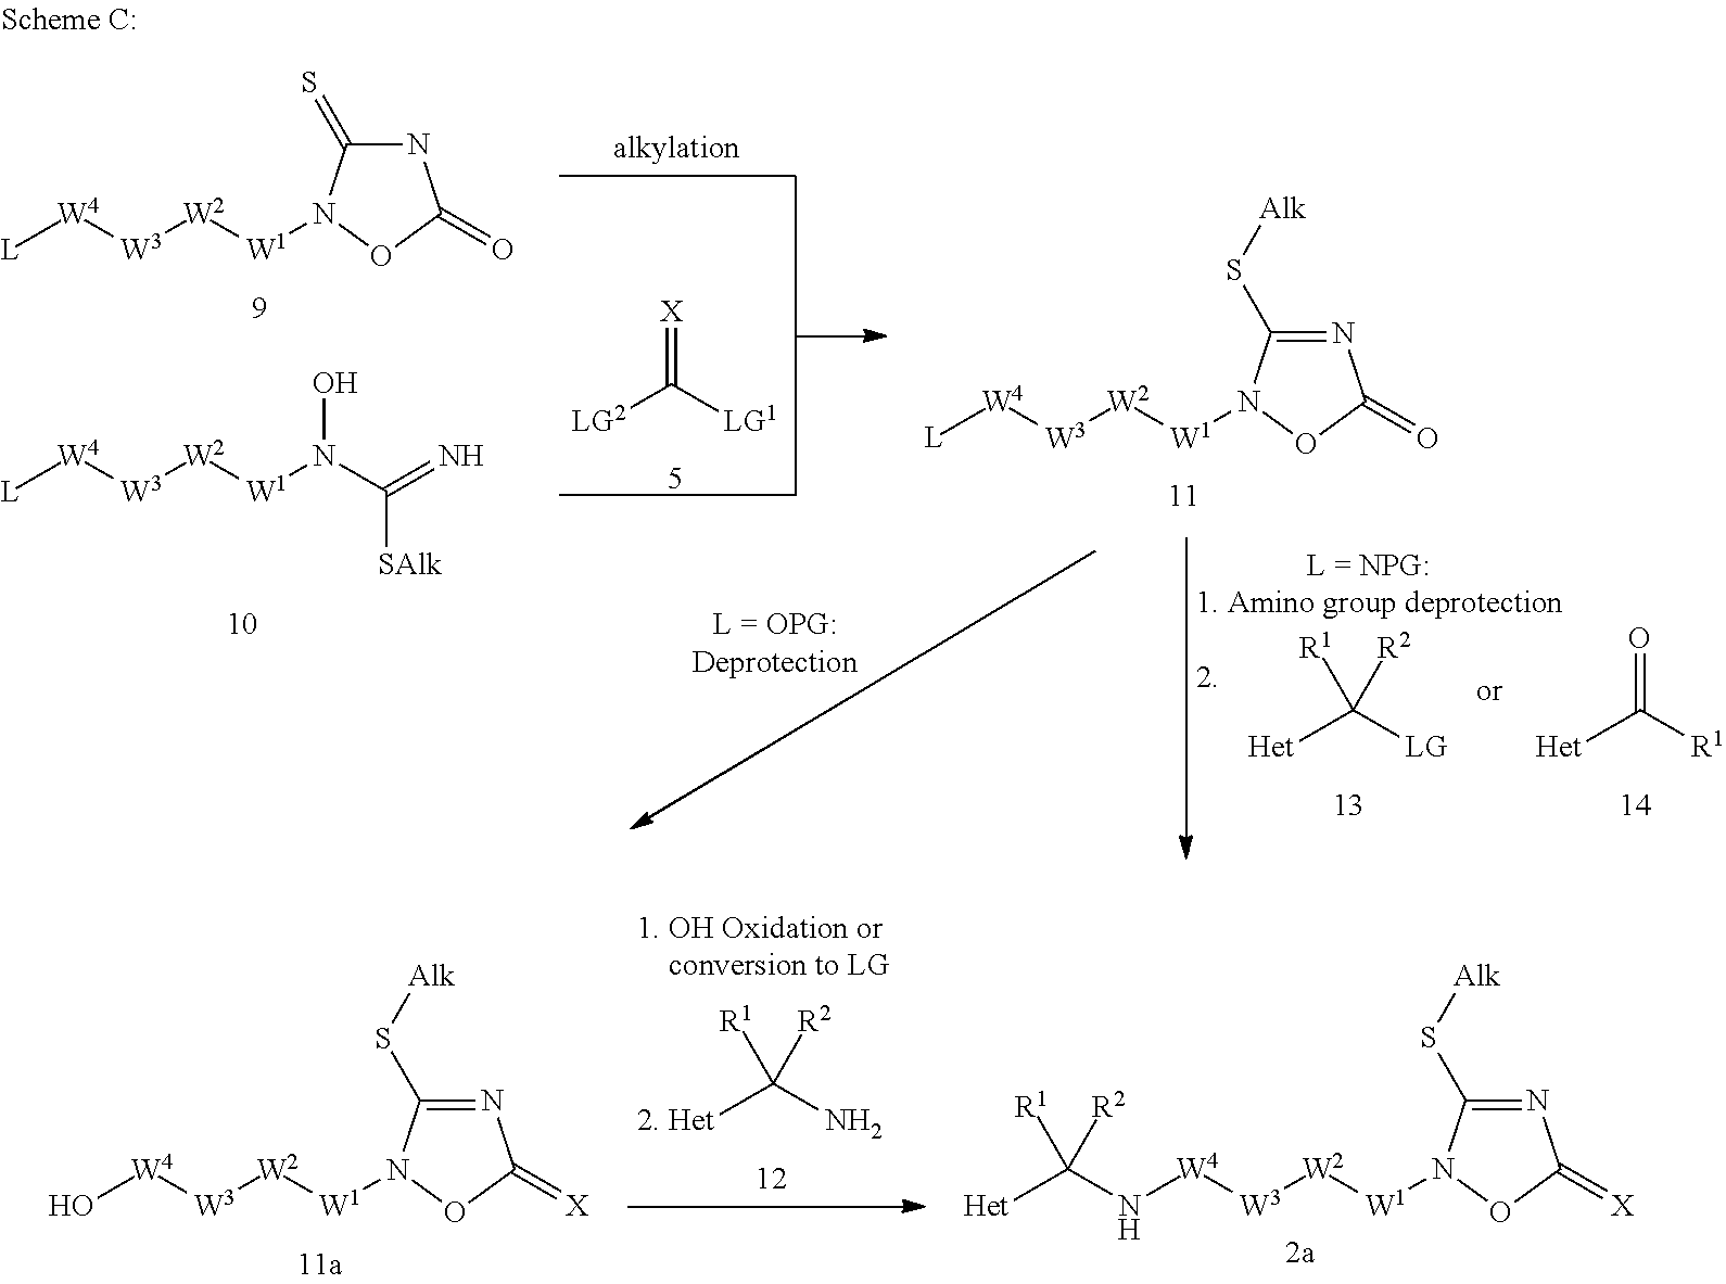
[2. Het]C(N)([R1])[R2].O[W4][W3][W2][W1]N1C(S[Alk])=NC(=[X])O1.N([W4][W3][W2][W1]N1C(S[Alk])=NC(=[X])O1)C([Het])([R1])[R2].[Het]C([LG])([R1])[R2].[Het]C([R1])=O.[L][W4][W3][W2][W1]N1C(S[Alk])=NC(=O)O1.[LG2]C([LG1])=[X].[L][W4][W3][W2][W1]N(C(=N)[SAlk])O.[L][W4][W3][W2][W1]N1C(=S)NC(=O)O1
